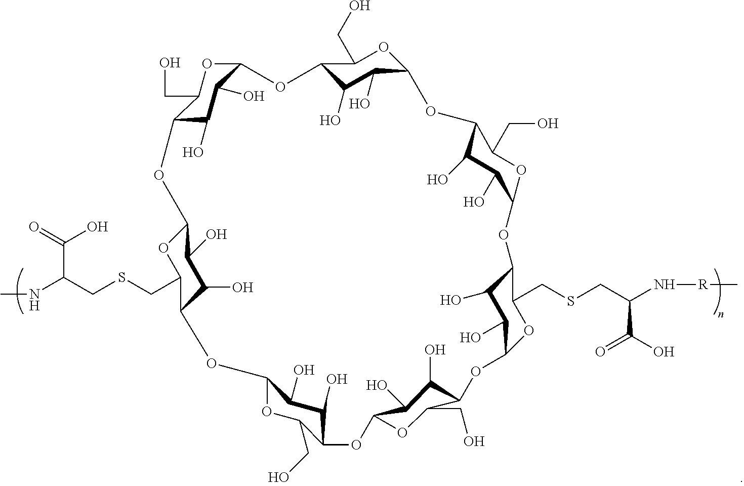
O1C(CO)C2C(O)C(O)C1OC1C(O)C(O)C(OC1CSCC(NC)C(=O)O)OC1C(O)C(O)C(OC1CO)OC1C(O)C(O)C(OC1CO)OC1C(O)C(O)C(OC1CO)OC1C(O)C(O)C(OC1CSCC(N[R]C)C(O)=O)OC1C(CO)OC(C(O)C1O)O2
